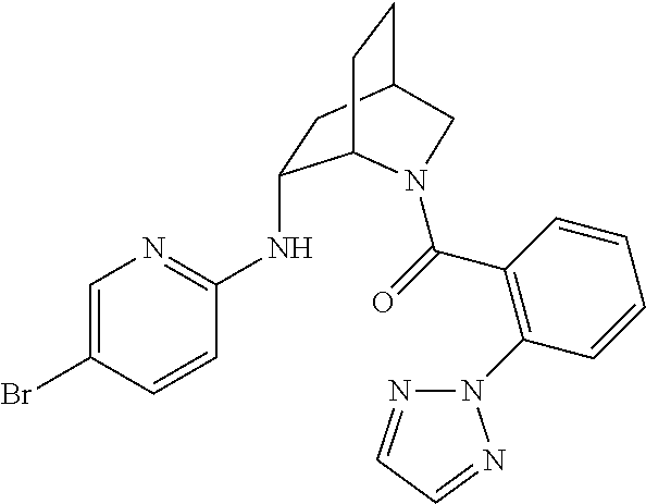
BrC1=CN=C(NC2CC3CCC2N(C(=O)C2=C(N4N=CC=N4)C=CC=C2)C3)C=C1
